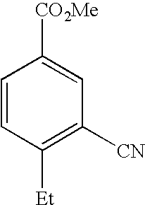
C1([Et])=C([CN])C=C([CO2Me])C=C1
